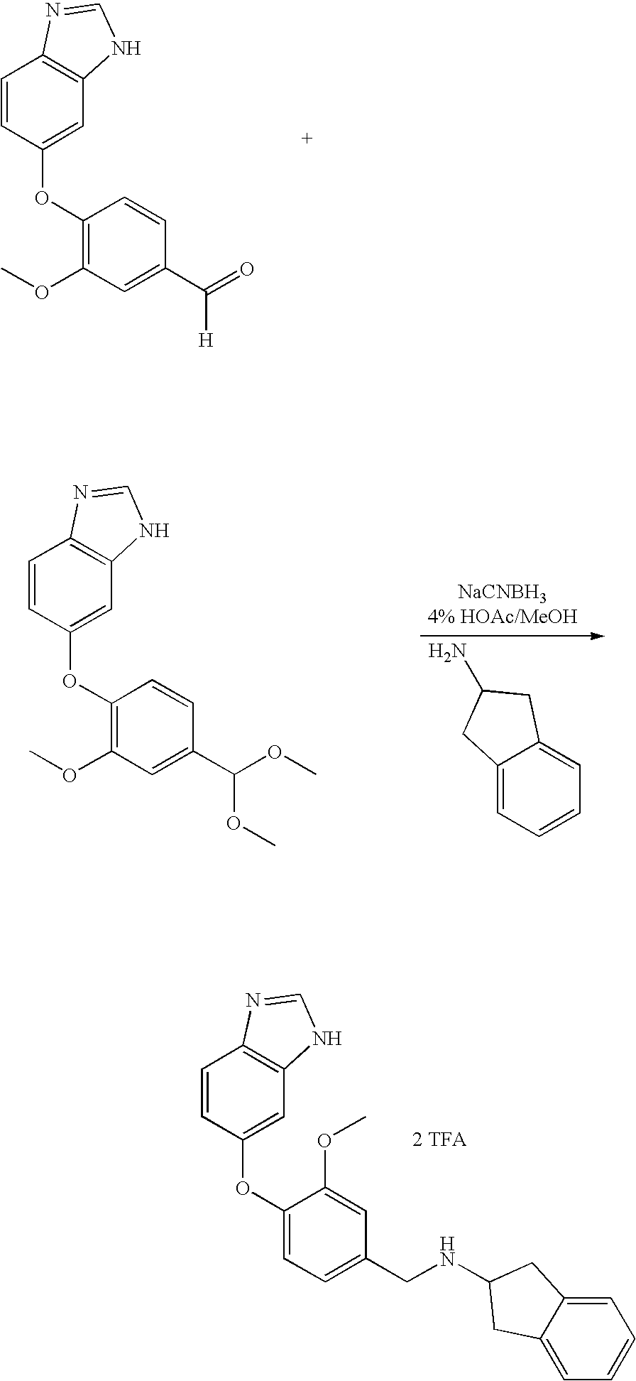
C1=CC(OC2=C(OC)C=C(C(=O)[H])C=C2)=CC2=C1N=CN2.C1=CC(OC2=C(OC)C=C(C(OC)OC)C=C2)=CC2=C1N=CN2.C12=CC=CC=C1CC(N)C2.C1=CC(OC2=CC=C(CNC3CC4=CC=CC=C4C3)C=C2OC)=CC2=C1N=CN2.[2 TFA]
